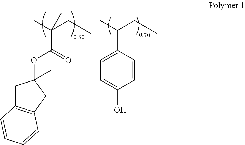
C1C2=C(CC1(OC(C(C)(CC)C)=O)C)C=CC=C2.C1(C(C)CC)=CC=C(O)C=C1
